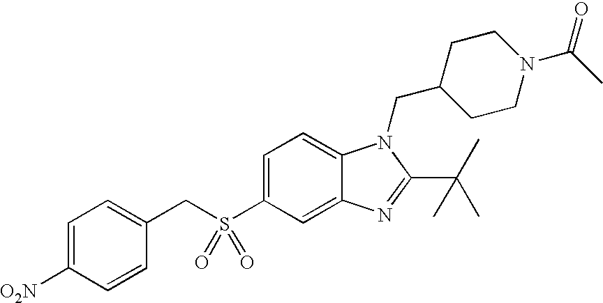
C1=C(S(=O)(=O)CC2=CC=C([O2N])C=C2)C=C2C(=C1)N(CC1CCN(C(C)=O)CC1)C(C(C)(C)C)=N2
